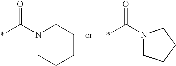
*C(N1CCCCC1)=O.*C(N1CCCC1)=O
